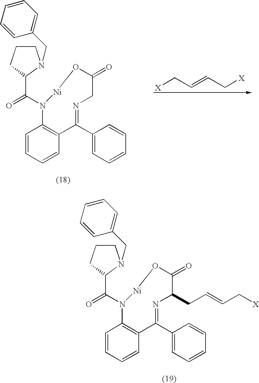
[X]CC=CC[X].C1CCC(C(N2C3=C(C(C4=CC=CC=C4)=NCC(=O)O[Ni]2)C=CC=C3)=O)N1CC1=CC=CC=C1.C1CCC(C(N2C3=C(C(C4=CC=CC=C4)=NC(CC=CC[X])C(=O)O[Ni]2)C=CC=C3)=O)N1CC1=CC=CC=C1
